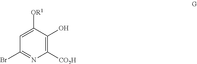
C1([CO2H])=C(O)C([OR1])=CC(Br)=N1
